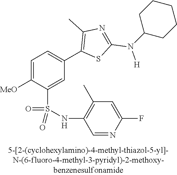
C1=C([MeO])C(S(NC2=C(C)C=C(F)N=C2)(=O)=O)=CC(C2=C(C)N=C(N([H])C3CCCCC3)S2)=C1
